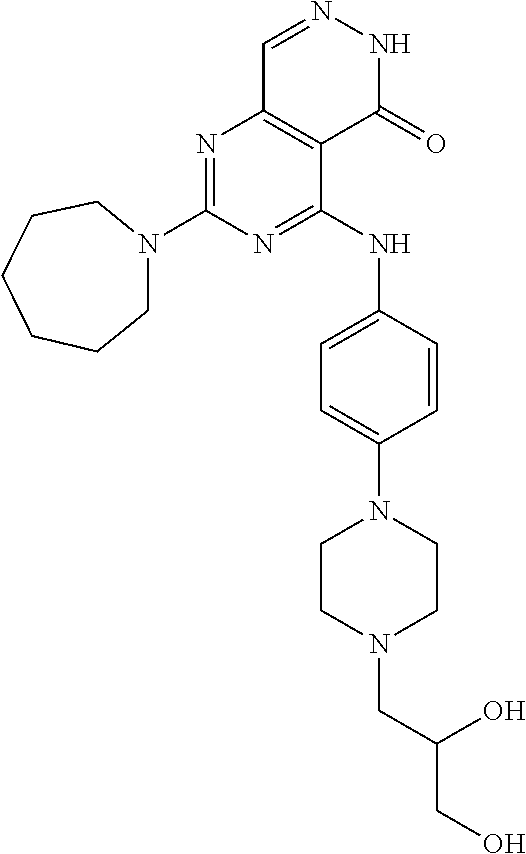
N1=C(N2CCCCCC2)N=C(NC2=CC=C(N3CCN(CC(CO)O)CC3)C=C2)C2=C1C=NNC2=O
